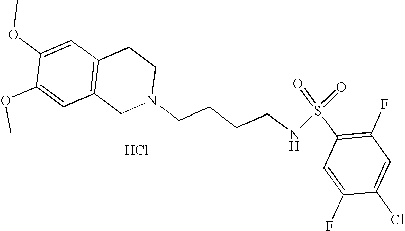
C1=C(OC)C(OC)=CC2=C1CCN(CCCCNS(=O)(=O)C1=C(F)C=C(Cl)C(F)=C1)C2.Cl
